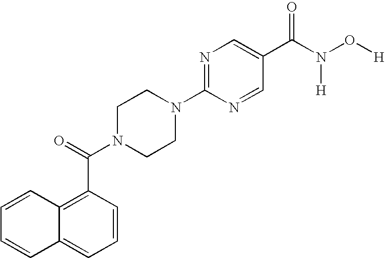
C1(C(=O)N2CCN(C3=NC=C(C(N(O[H])[H])=O)C=N3)CC2)=C2C(=CC=C1)C=CC=C2
